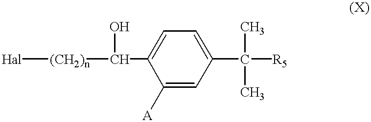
C1(C(O)[(CH2)n][Hal])=CC=C(C([R5])(C)C)C=C1[A]
